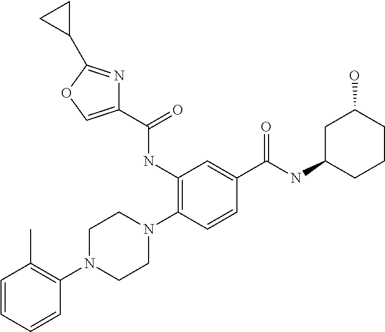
C1(NC(C2=COC(C3CC3)=N2)=O)=C(N2CCN(C3=C(C)C=CC=C3)CC2)C=CC(C(NC2CC(O)CCC2)=O)=C1
